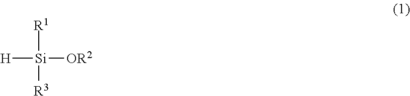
[H][Si]([OR2])([R1])[R3]
